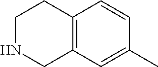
C1NCC2=C(C1)C=CC(C)=C2
